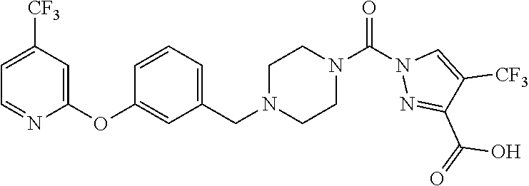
C1=C([CF3])C=C(OC2=CC(CN3CCN(C(N4N=C(C(=O)O)C([CF3])=C4)=O)CC3)=CC=C2)N=C1
